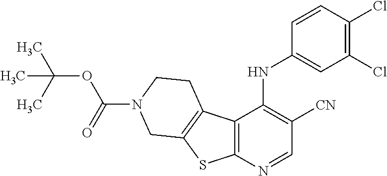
C12=C(N=CC([CN])=C1NC1=CC(Cl)=C(Cl)C=C1)SC1=C2CCN(C(OC(C)(C)C)=O)C1
